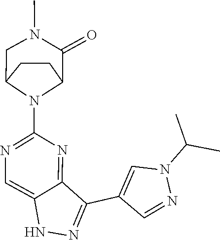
N1N=C(C2=CN(C(C)C)N=C2)C2=NC(N3C4CCC3CN(C)C4=O)=NC=C12
